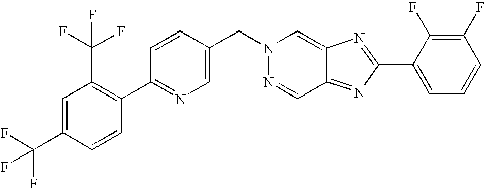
C1=CC(CN2N=CC3=NC(C4=CC=CC(F)=C4F)=NC3=C2)=CN=C1C1=C(C(F)(F)F)C=C(C(F)(F)F)C=C1
